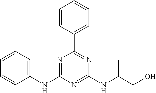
C1=CC(C2=NC(NC(CO)C)=NC(NC3=CC=CC=C3)=N2)=CC=C1
